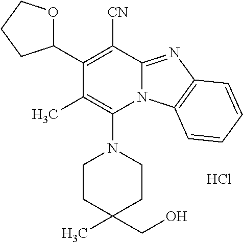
Cl.C1CC(C)(CO)CCN1C1=C(C)C(C2OCCC2)=C([CN])C2=NC3=C(N12)C=CC=C3
